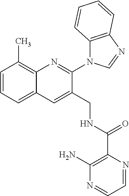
C1=CC=C2C(=C1C)N=C(N1C3=C(N=C1)C=CC=C3)C(CNC(C1=C(N)N=CC=N1)=O)=C2
